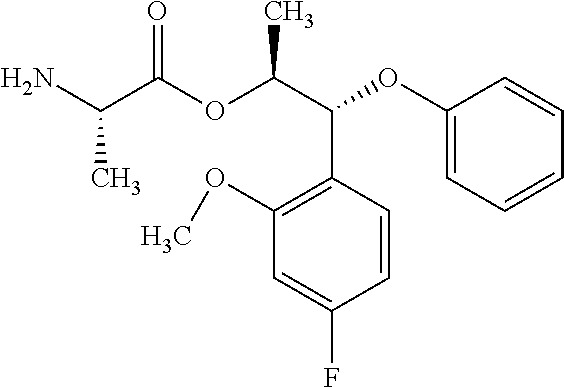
CC(C(=O)OC(C(C1=C(OC)C=C(F)C=C1)OC1=CC=CC=C1)C)N
